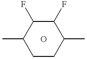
C1(C)CCC(C)C(F)C1F.O
